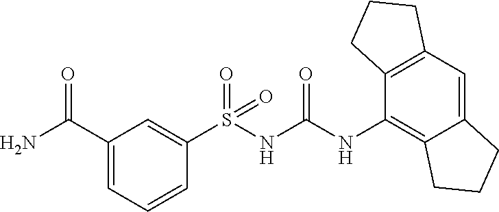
S(NC(NC1=C2C(=CC3=C1CCC3)CCC2)=O)(=O)(=O)C1=CC(C(N)=O)=CC=C1
